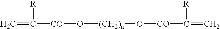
C=C([R])[CO]O[(CH2)n]O[CO]C(=C)[R]
